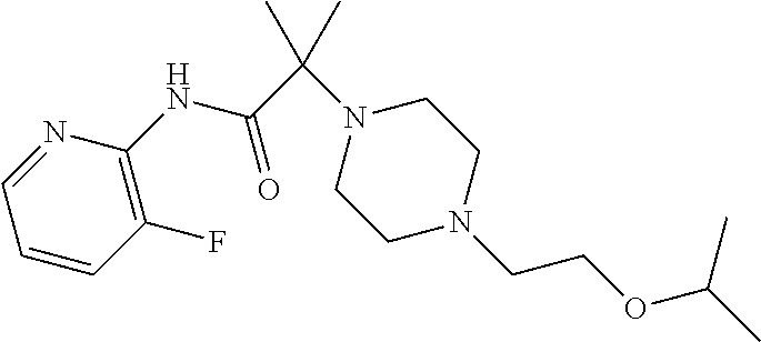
N(C(C(N1CCN(CCOC(C)C)CC1)(C)C)=O)C1=C(F)C=CC=N1
